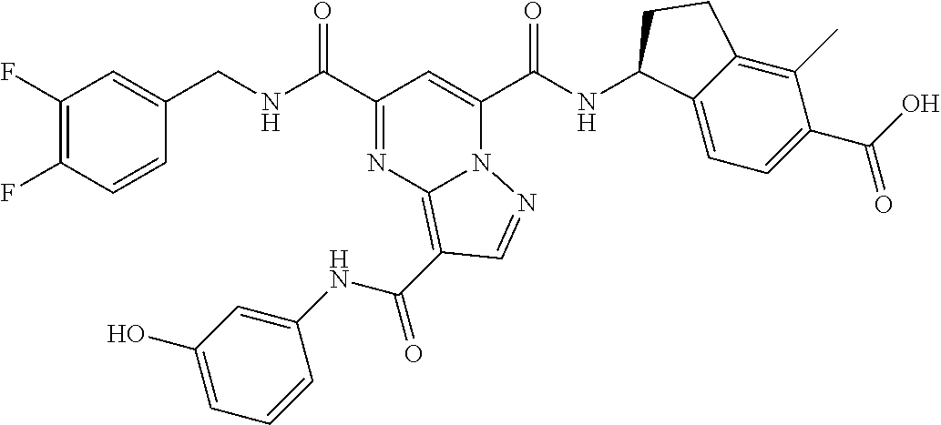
C1(F)=C(F)C=CC(CNC(C2=NC3=C(C(=O)NC4=CC(O)=CC=C4)C=NN3C(C(NC3C4=CC=C(C(O)=O)C(C)=C4CC3)=O)=C2)=O)=C1
